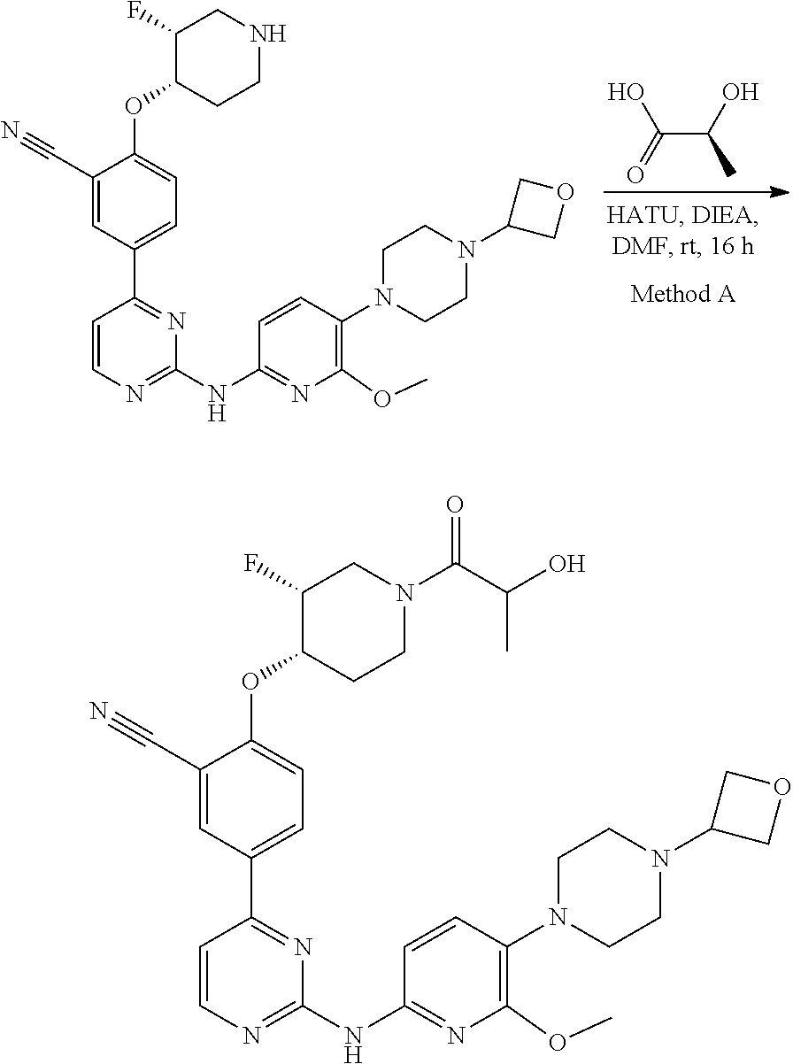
C(C(C)O)(=O)O.C1=CN=C(NC2=NC(OC)=C(N3CCN(C4COC4)CC3)C=C2)N=C1C1=CC=C(OC2CCNCC2F)C(C#N)=C1.C1=CN=C(NC2=NC(OC)=C(N3CCN(C4COC4)CC3)C=C2)N=C1C1=CC=C(OC2CCN(C(C(O)C)=O)CC2F)C(C#N)=C1
